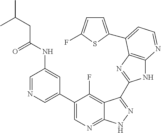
C1=NC=C(C2=CN=C3C(=C2F)C(C2=NC4=C(N2)N=CC=C4C2=CC=C(F)S2)=NN3)C=C1NC(CC(C)C)=O
